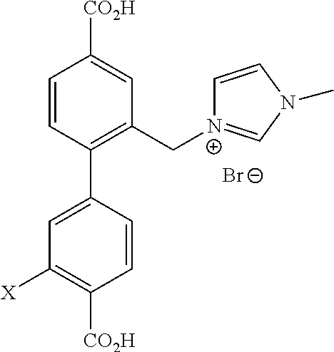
C1=CC(C2=CC([X])=C([CO2H])C=C2)=C(CN2=CN(C)C=C2)C=C1[CO2H].Br
